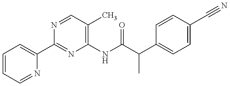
N1=CC(C)=C(NC(C(C2=CC=C(C#N)C=C2)C)=O)N=C1C1=CC=CC=N1
